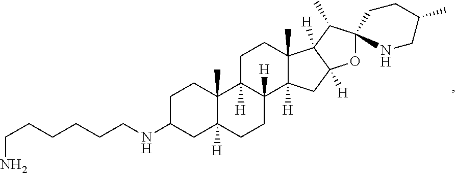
O1C2(C(C)C3([H])C1([H])CC1([H])C3(C)CCC3([H])C1([H])CCC1([H])C3(C)CCC(NCCCCCCN)C1)CCC(C)CN2
